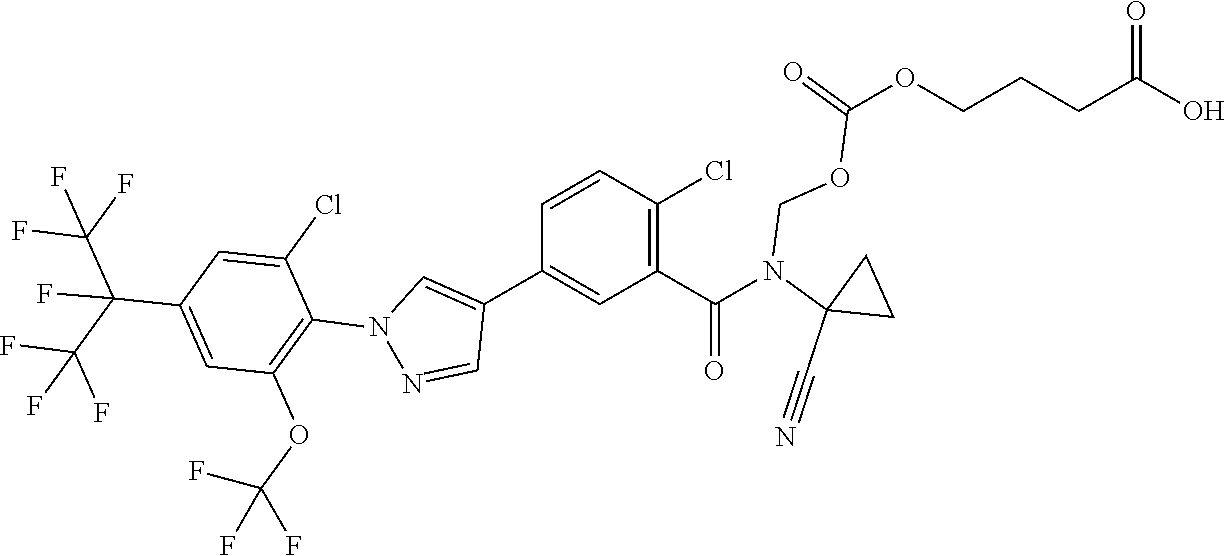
C1C(N(C(C2=C(Cl)C=CC(C3=CN(C4=C(OC(F)(F)F)C=C(C(C(F)(F)F)(F)C(F)(F)F)C=C4Cl)N=C3)=C2)=O)COC(=O)OCCCC(O)=O)(C#N)C1
